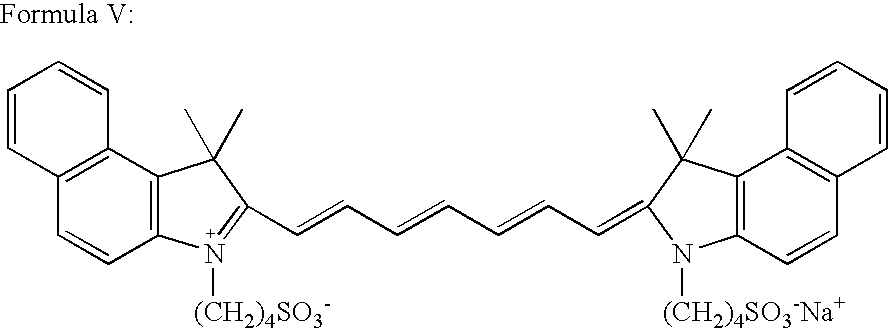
C12=C(C3=C(C=C1)N([(CH2)4SO3-])=C(C=CC=CC=CC=C1C(C)(C)C4=C(N1[(CH2)4SO3-Na+])C=CC1=C4C=CC=C1)C3(C)C)C=CC=C2
